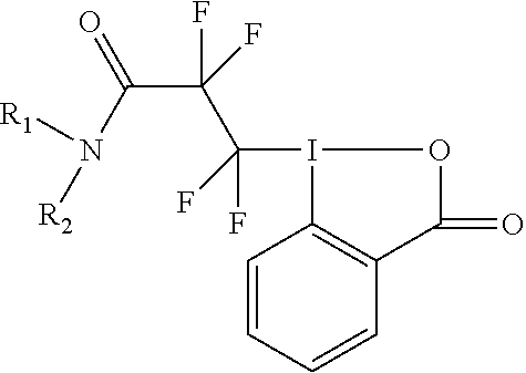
C1=CC=CC2=C1I(C(C(C(N([R2])[R1])=O)(F)F)(F)F)OC2=O
